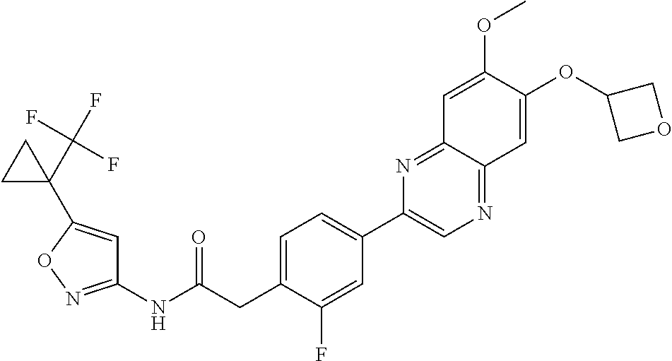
C1(NC(CC2=CC=C(C3=CN=C4C(=N3)C=C(OC)C(OC3COC3)=C4)C=C2F)=O)=NOC(C2(C(F)(F)F)CC2)=C1
